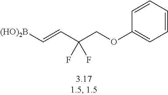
C(C=C[(HO)2B])(COC1=CC=CC=C1)(F)F
